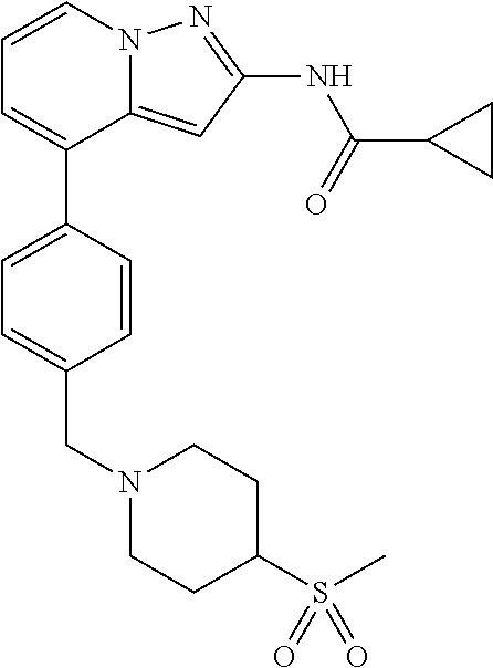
C12=CC(NC(C3CC3)=O)=NN1C=CC=C2C1=CC=C(CN2CCC(S(C)(=O)=O)CC2)C=C1
